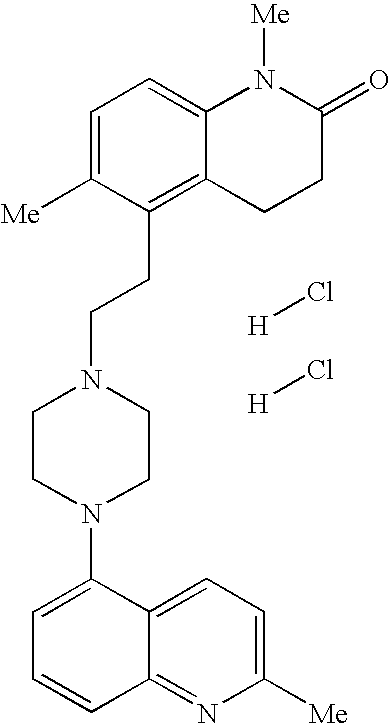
C1=C([Me])C(CCN2CCN(C3=CC=CC4=NC([Me])=CC=C43)CC2)=C2C(=C1)N([Me])C(=O)CC2.[H]Cl.[H]Cl
